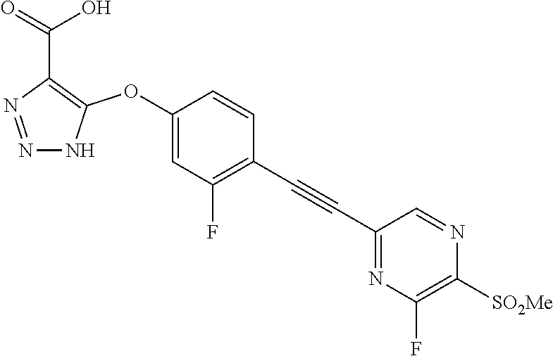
C1(OC2=C(C(=O)O)N=NN2)=CC(F)=C(C#CC2=NC(F)=C([SO2Me])N=C2)C=C1
